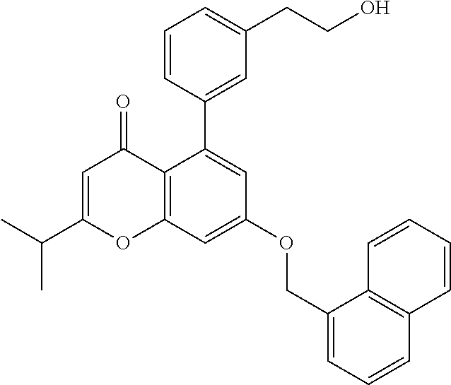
C1=C(C(C)C)OC2=C(C1=O)C(C1=CC(CCO)=CC=C1)=CC(OCC1=CC=CC3=C1C=CC=C3)=C2
